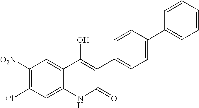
C1([O2N])=C(Cl)C=C2C(=C1)C(O)=C(C1=CC=C(C3=CC=CC=C3)C=C1)C(=O)N2
